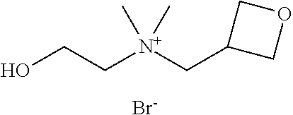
OCC[N+](CC1COC1)(C)C.[Br-]
